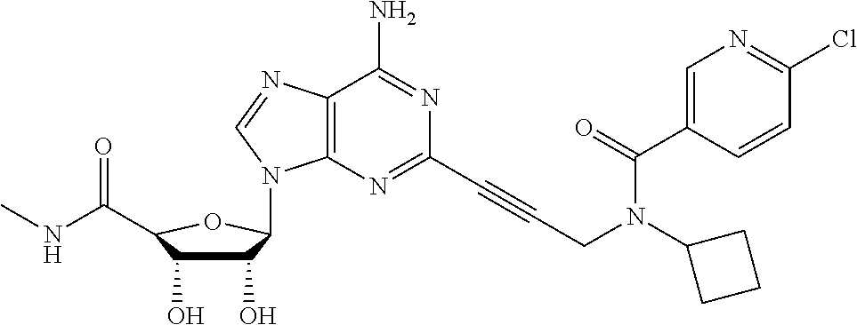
C12=C(N=C(C#CCN(C3CCC3)C(C3=CN=C(Cl)C=C3)=O)N=C1N)N(C1C(O)C(O)C(C(=O)NC)O1)C=N2
